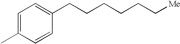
C1=C(C)C=CC(CCCCCC[Me])=C1
